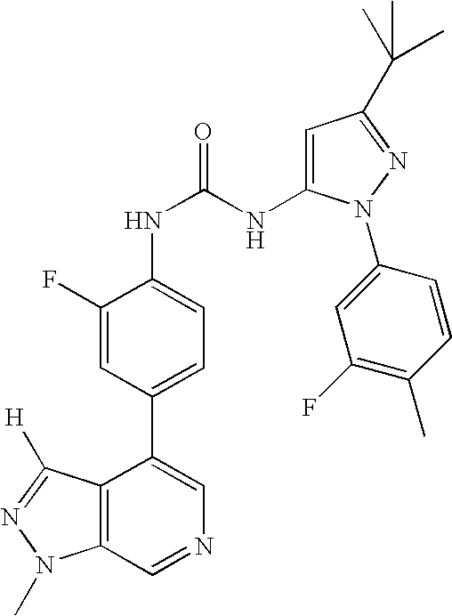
C12=C(C=NC=C1C1=CC=C(NC(NC3=CC(C(C)(C)C)=NN3C3=CC(F)=C(C)C=C3)=O)C(F)=C1)N(C)N=C2[H]
